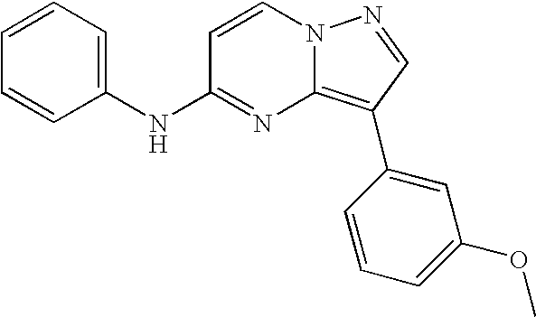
C1=CC=C(NC2=NC3=C(C4=CC(OC)=CC=C4)C=NN3C=C2)C=C1
